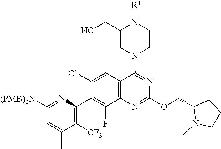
N1=C(OCC2N(C)CCC2)N=C(N2CC(C[NC])N([R1])CC2)C2=C1C(F)=C(C1=C([CF3])C(C)=CC([(PMB)2N])=N1)C(Cl)=C2
